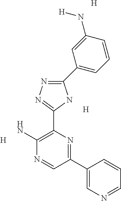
C1(C2=CC=CC(N[H])=C2)=NN=C(C2=C(N)N=CC(C3=CN=CC=C3)=N2)N1.[H].[H].[H]
